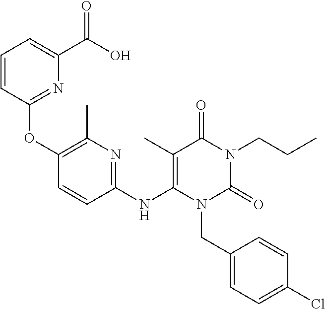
C1(NC2=C(C)C(=O)N(CCC)C(=O)N2CC2=CC=C(Cl)C=C2)=NC(C)=C(OC2=NC(C(O)=O)=CC=C2)C=C1
